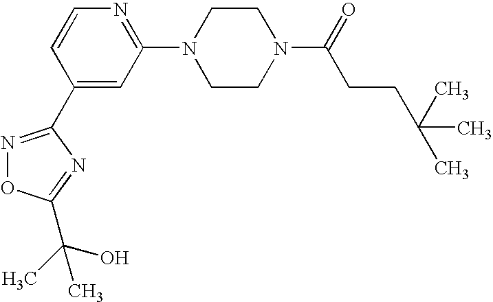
C1(N2CCN(C(=O)CCC(C)(C)C)CC2)=NC=CC(C2=NOC(C(O)(C)C)=N2)=C1
